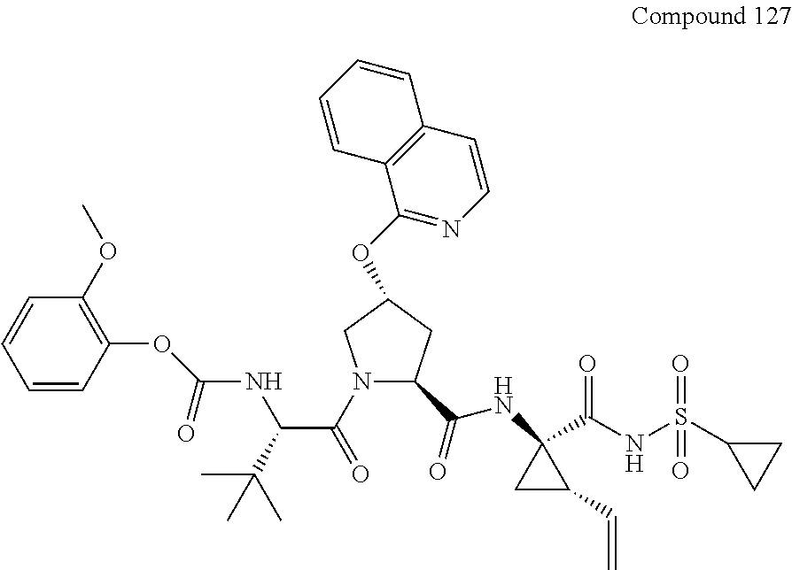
O(C(NC(C(C)(C)C)C(=O)N1C(C(=O)NC2(C(NS(=O)(C3CC3)=O)=O)CC2C=C)CC(OC2=NC=CC3=C2C=CC=C3)C1)=O)C1=C(OC)C=CC=C1
